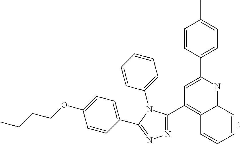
C1(C2=NN=C(C3=CC=C(OCCCC)C=C3)N2C2=CC=CC=C2)=C2C(=NC(C3=CC=C(C)C=C3)=C1)C=CC=C2
